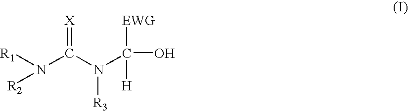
[R1]N(C(N(C(O)([EWG])[H])[R3])=[X])[R2]
